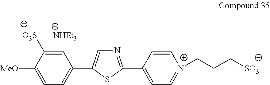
C1=C([O3S])C([MeO])=CC=C1C1=CN=C(C2=CC=[N+](CCC[SO3])C=C2)S1.[NHEt3]
